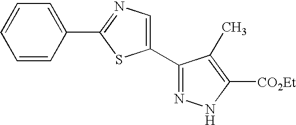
C1=CC(C2=NC=C(C3=NNC([CO2Et])=C3C)S2)=CC=C1
